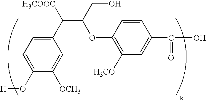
C1(O[H])=CC=C(C([H3COOC])C(OC2=C([H3CO])C=C(C(=O)O)C=C2)CO)C=C1[OCH3]
